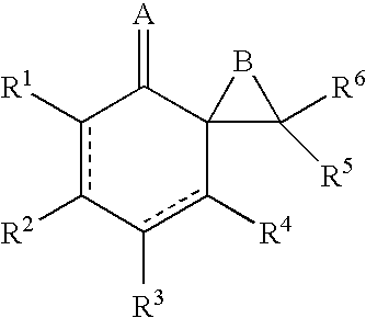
c1([R3])c([R4])C2(C(=[A])c([R1])c-1[R2])C([R5])([R6])B2
